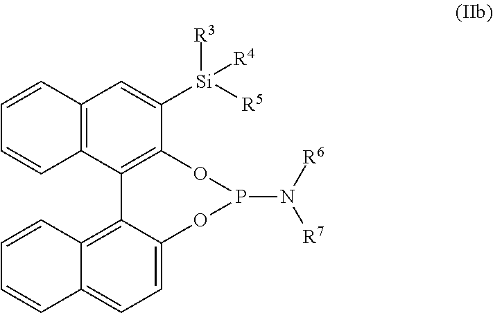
C12=C(C3=C(C([Si]([R3])([R4])[R5])=C1)OP(N([R6])[R7])OC1=CC=C4C(=C31)C=CC=C4)C=CC=C2
